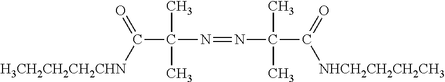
[H3CH2CH2CH2CHN]C(C(C)(C)N=NC(C)(C)C(=O)[NHCH2CH2CH2CH3])=O
